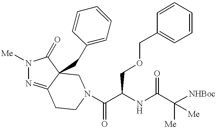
N1([Me])N=C2C(CC3=CC=CC=C3)(C1=O)CN(C(C(NC(=O)C([Me])([Me])[NHBoc])COCC1=CC=CC=C1)=O)CC2
